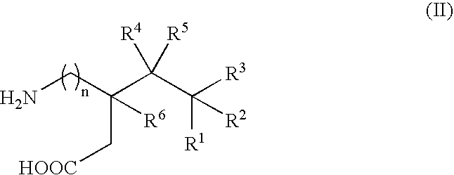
NCC(C(C([R3])([R2])[R1])([R4])[R5])(C[HOOC])[R6]
